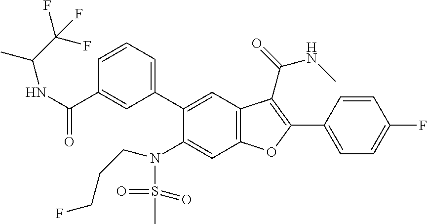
C1=CC=C(C2=CC3=C(C=C2N(S(C)(=O)=O)CCCF)OC(C2=CC=C(F)C=C2)=C3C(NC)=O)C=C1C(NC(C)C(F)(F)F)=O
